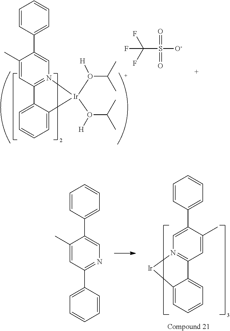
C1(C)=CC2=N(C=C1C1=CC=CC=C1)[Ir](O(C(C)C)[H])(O(C(C)C)[H])C1=CC=CC=C21.C(S([O-])(=O)=O)(F)(F)F.C1=C(C2=CC=CC=C2)C(C)=CC2=N1[Ir]C1=CC=CC=C21.C1(C)=CC(C2=CC=CC=C2)=NC=C1C1=CC=CC=C1
